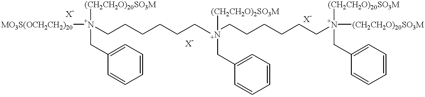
[MO3S(OCH2CH2)20][N+](CCCCCC[N+](CCCCCC[N+](CC1=CC=CC=C1)([(CH2CH2O)20SO3M])[(CH2CH2O)20SO3M])([(CH2CH2O)2SO3M])CC1=CC=CC=C1)([(CH2CH2O)20SO3M])CC1=CC=CC=C1
